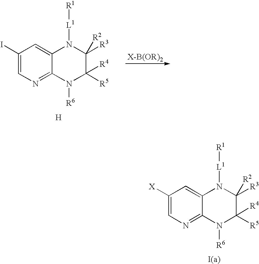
C12=CC(I)=CN=C1N([R6])C([R5])([R4])C([R3])([R2])N2[L1][R1].[H].[X-B(OR)2].[I(a)].C12=CC([X])=CN=C1N([R6])C([R5])([R4])C([R3])([R2])N2[L1][R1]
